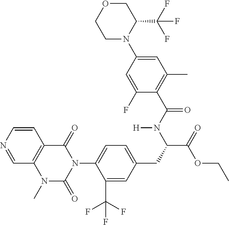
C1=NC=CC2=C1N(C)C(=O)N(C1=CC=C(CC(C(=O)OCC)N(C(C3=C(C)C=C(N4C(C(F)(F)F)COCC4)C=C3F)=O)[H])C=C1C(F)(F)F)C2=O
